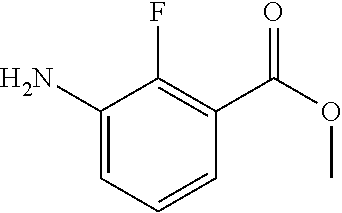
C1(N)=CC=CC(C(OC)=O)=C1F
